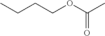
CCCCOC(C)=O
